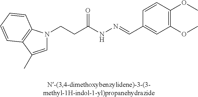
C1=C(C)C2=C(N1CCC(NN=CC1=CC(OC)=C(OC)C=C1)=O)C=CC=C2
